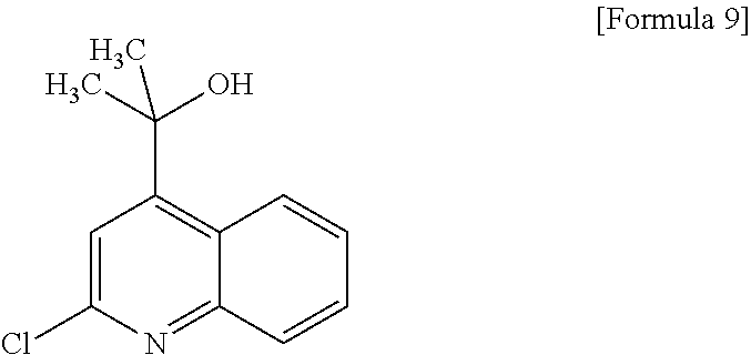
C1=C(Cl)N=C2C(=C1C(C)(O)C)C=CC=C2
